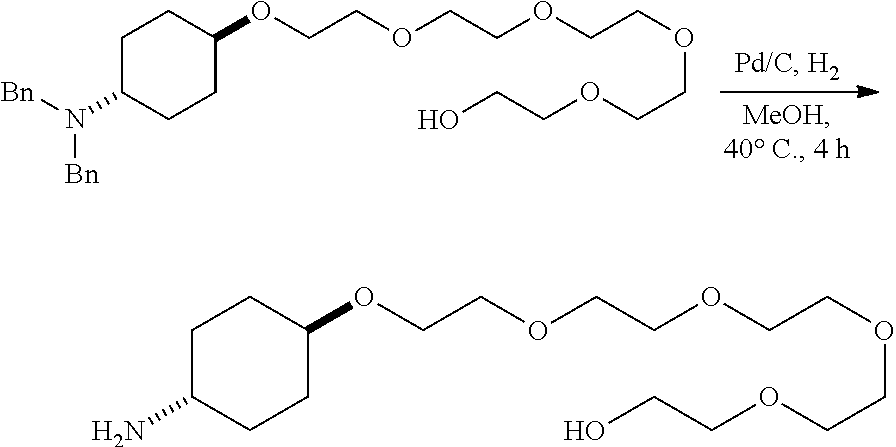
C1C(N([Bn])[Bn])CCC(OCCOCCOCCOCCOCCO)C1.C1C(N)CCC(OCCOCCOCCOCCOCCO)C1
